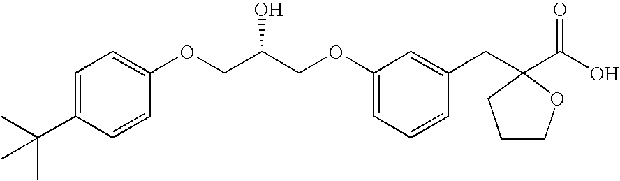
C1=C(C(C)(C)C)C=CC(OCC(COC2=CC=CC(CC3(C(O)=O)CCCO3)=C2)O)=C1
